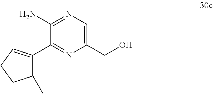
C1(CO)=CN=C(N)C(C2=CCCC2(C)C)=N1
